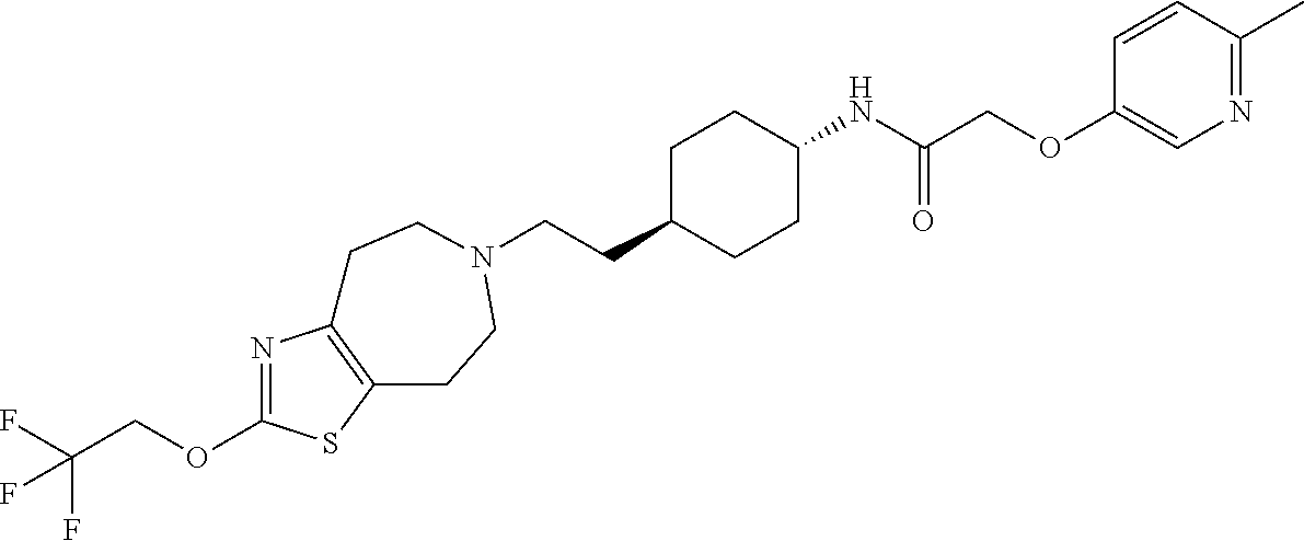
C(CC1CCC(NC(COC2=CN=C(C)C=C2)=O)CC1)N1CCC2=C(N=C(OCC(F)(F)F)S2)CC1
